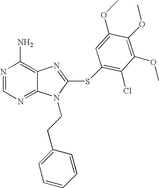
N1=CN=C2C(=C1N)N=C(SC1=C(Cl)C(OC)=C(OC)C(OC)=C1)N2CCC1=CC=CC=C1
